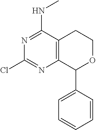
C1=CC=CC=C1C1OCCC2=C1N=C(Cl)N=C2NC
